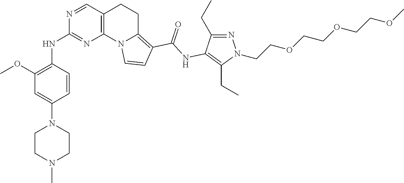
C1CN(C)CCN1C1=CC(OC)=C(NC2=NC3=C(CCC4=C(C(=O)NC5=C(CC)N(CCOCCOCCOC)N=C5CC)C=CN43)C=N2)C=C1
